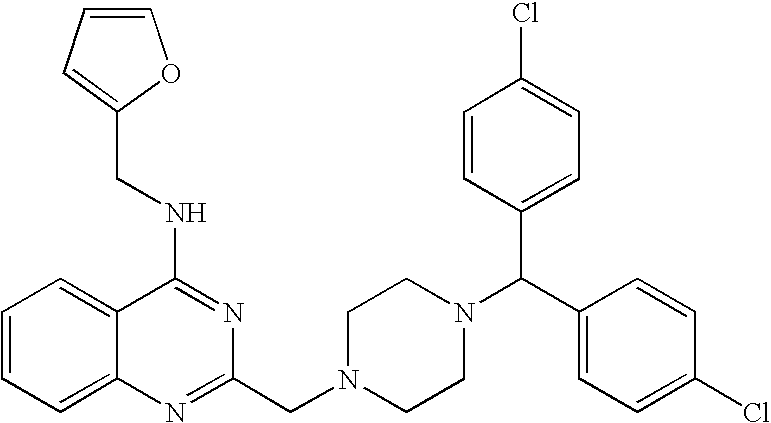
C1=CC=C2C(=C1)C(NCC1=CC=CO1)=NC(CN1CCN(C(C3=CC=C(Cl)C=C3)C3=CC=C(Cl)C=C3)CC1)=N2
